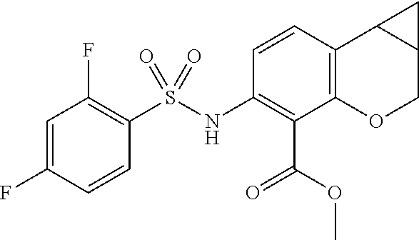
C1(NS(C2=C(F)C=C(F)C=C2)(=O)=O)=C(C(OC)=O)C2=C(C3C(CO2)C3)C=C1
